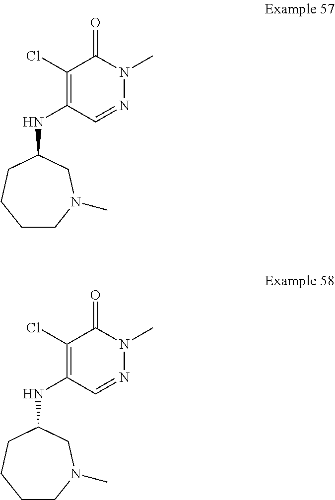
C1CN(C)CC(NC2=C(Cl)C(=O)N(C)N=C2)CC1.C1CN(C)CC(NC2=C(Cl)C(=O)N(C)N=C2)CC1
